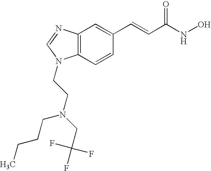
C12=C(C=CC(C=CC(=O)NO)=C1)N(CCN(CCCC)CC(F)(F)F)C=N2
